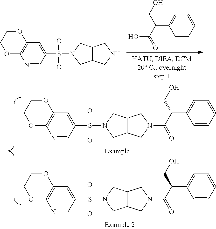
C12=C(OCCO1)N=CC(S(N1CC3=C(C1)CN(C(C(C1=CC=CC=C1)CO)=O)C3)(=O)=O)=C2.C12=C(OCCO1)N=CC(S(N1CC3=C(C1)CN(C(C(C1=CC=CC=C1)CO)=O)C3)(=O)=O)=C2.C1=CC=C(C(C(=O)O)CO)C=C1.C12=C(OCCO1)N=CC(S(N1CC3=C(C1)CNC3)(=O)=O)=C2
